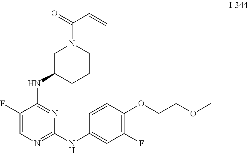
C1(F)=CN=C(NC2=CC(F)=C(OCCOC)C=C2)N=C1NC1CCCN(C(=O)C=C)C1
